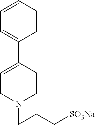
C1=CC=C(C2=CCN(CCC[SO3Na])CC2)C=C1
